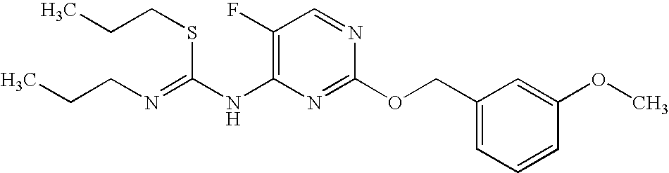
C1(F)=C(NC(=NCCC)SCCC)N=C(OCC2=CC=CC(OC)=C2)N=C1
